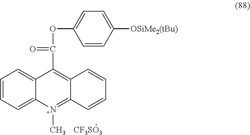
C1=CC=C2C(=C1)C(C(=O)OC1=CC=C([OSiMe2(tBu)])C=C1)=C1C(=[N+]2C)C=CC=C1.[CF3SO3]
